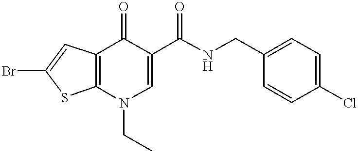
C12=C(N(CC)C=C(C(NCC3=CC=C(Cl)C=C3)=O)C1=O)SC(Br)=C2
